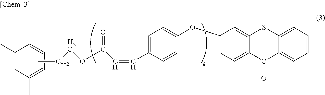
C1(C)=CC(C)=CC=C1.C12=CC=CC=C1C(=O)C1=CC=C(OC3=CC=C(C=CC(OCCC)=O)C=C3)C=C1S2
